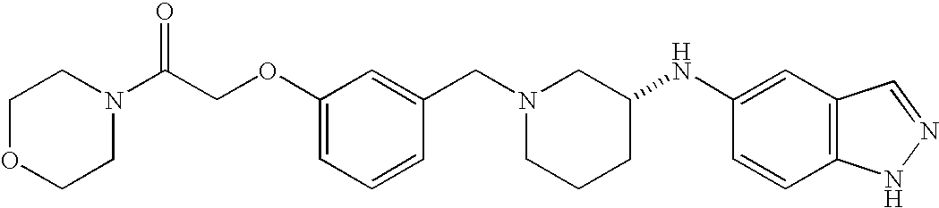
C1(OCC(N2CCOCC2)=O)=CC=CC(CN2CCCC(NC3=CC4=C(C=C3)NN=C4)C2)=C1
